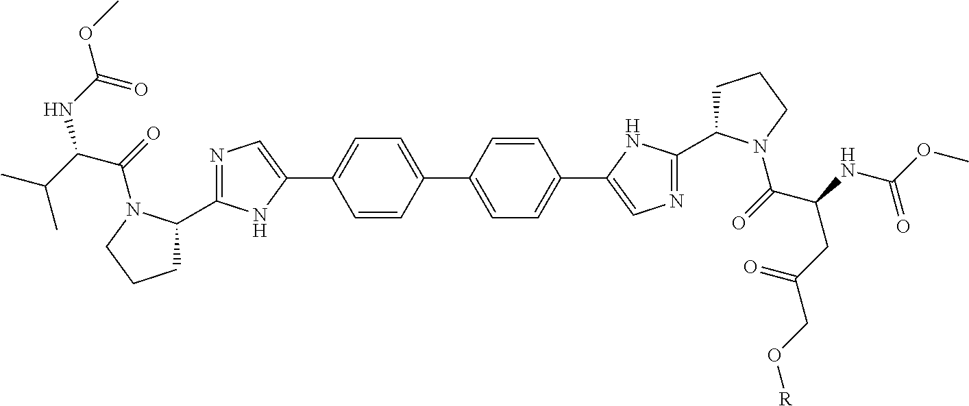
C1(C2=CN=C(C3CCCN3C(C(NC(=O)OC)C(C)C)=O)N2)=CC=C(C2=CC=C(C3=CN=C(C4CCCN4C(=O)C(NC(OC)=O)CC(CO[R])=O)N3)C=C2)C=C1
